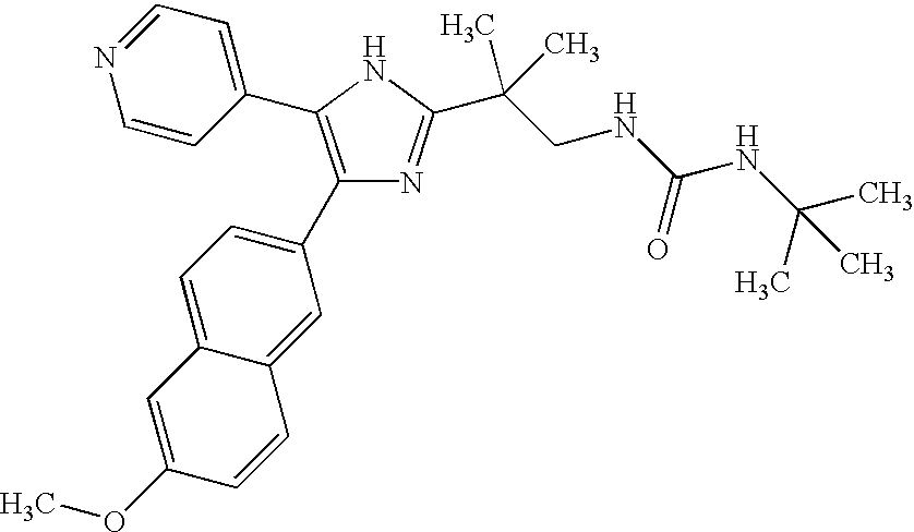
C1(C2=CC=C3C(=C2)C=CC(OC)=C3)=C(C2=CC=NC=C2)NC(C(CNC(NC(C)(C)C)=O)(C)C)=N1
